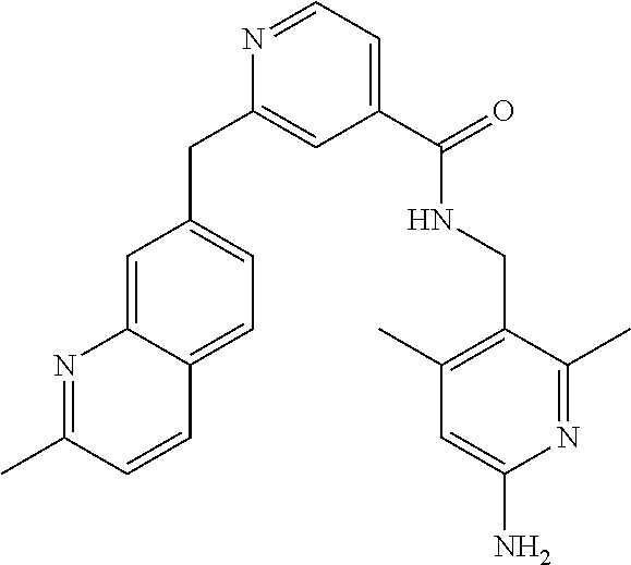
C1=C2C(=CC=C1CC1=CC(C(NCC3=C(C)C=C(N)N=C3C)=O)=CC=N1)C=CC(C)=N2
